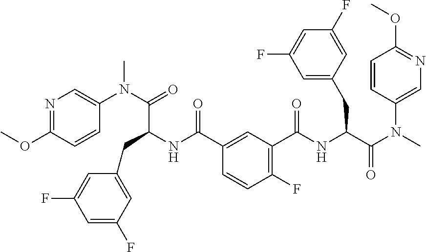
N1=C(OC)C=CC(N(C(=O)C(CC2=CC(F)=CC(F)=C2)NC(C2=CC(C(NC(C(N(C)C3=CN=C(OC)C=C3)=O)CC3=CC(F)=CC(F)=C3)=O)=C(F)C=C2)=O)C)=C1
